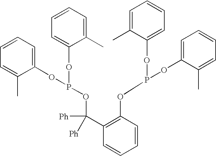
C1=CC=C(C)C(OP(OC2=CC=CC=C2C)OC(C2=C(OP(OC3=CC=CC=C3C)OC3=CC=CC=C3C)C=CC=C2)([Ph])[Ph])=C1
